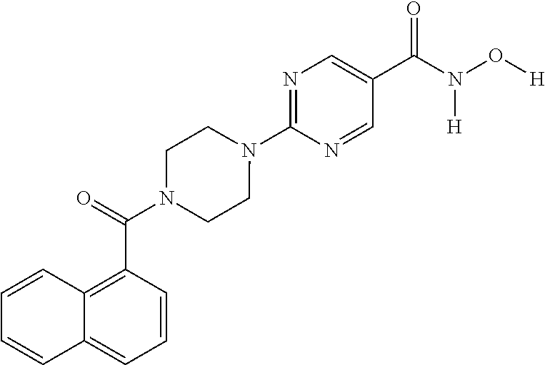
C1(C(N(O[H])[H])=O)=CN=C(N2CCN(C(C3=C4C(=CC=C3)C=CC=C4)=O)CC2)N=C1
